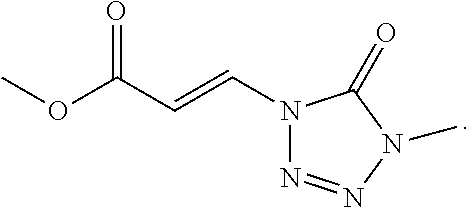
N1(C=CC(OC)=O)N=NN(C)C1=O
